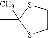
CC1(C)SCCS1
